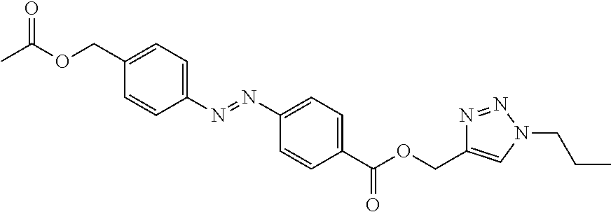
CC(OCC1=CC=C(N=NC2=CC=C(C(OCC3=CN(CCC)N=N3)=O)C=C2)C=C1)=O
